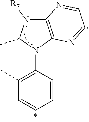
C12=C(N(C3=C(C)C=CC=C3)C(C)N1[R7])N=CC=N2
